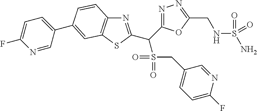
N1=C(C(C2=NC3=C(S2)C=C(C2=CC=C(F)N=C2)C=C3)S(=O)(=O)CC2=CC=C(F)N=C2)OC(CNS(N)(=O)=O)=N1
